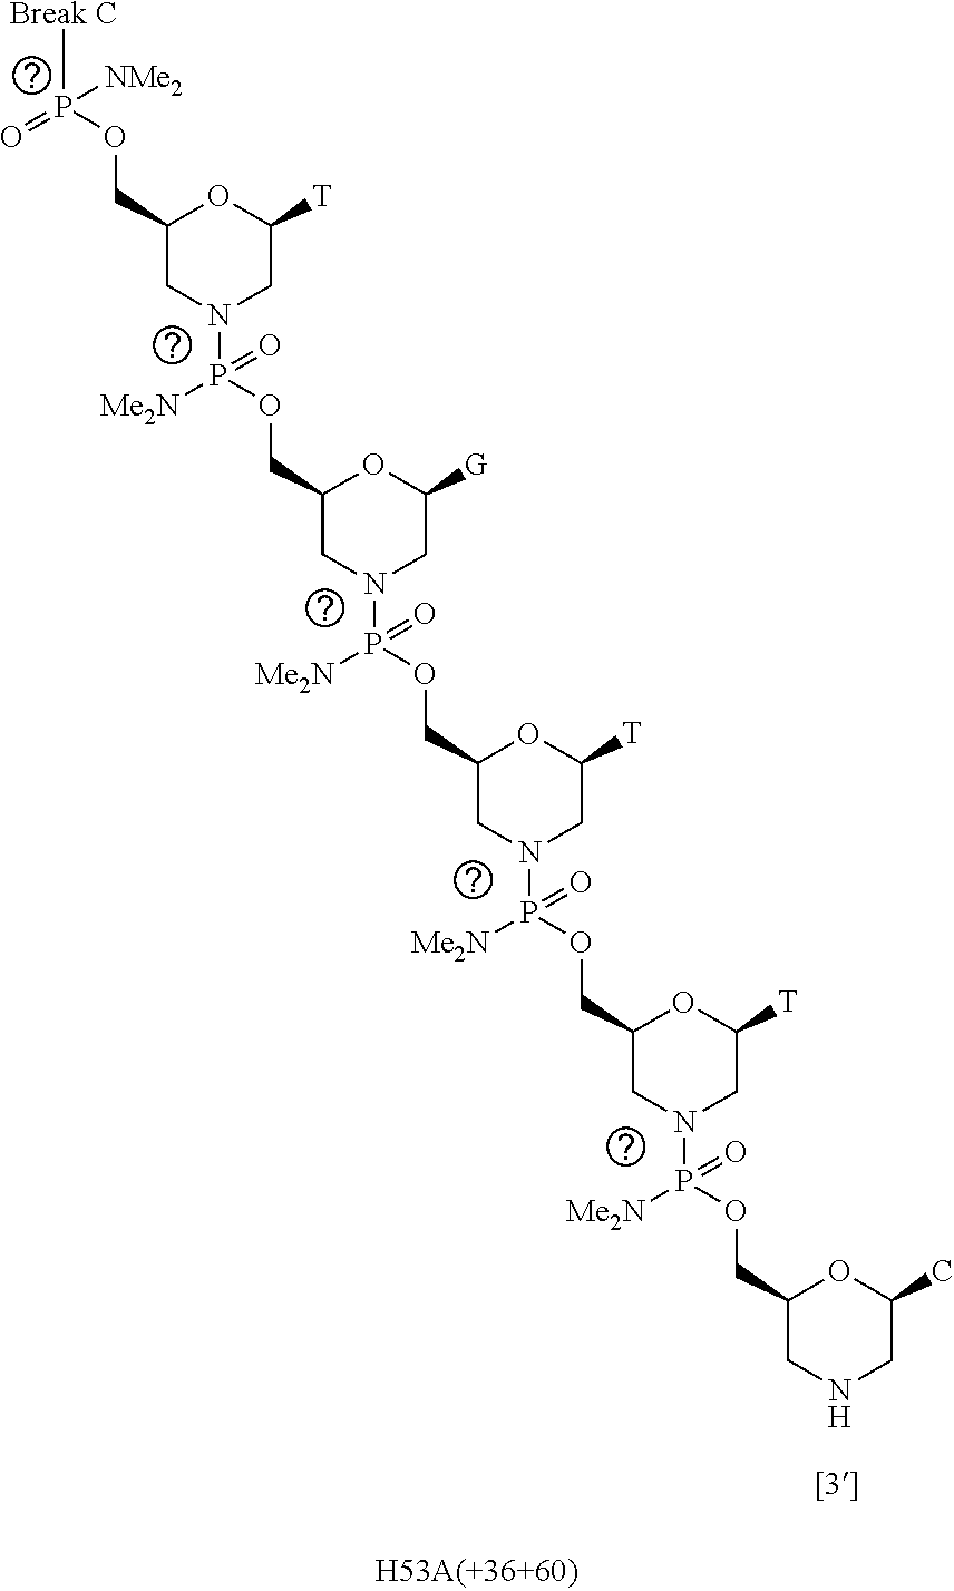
[Break C]P(OCC1CN(P(OCC2CN(P(OCC3CN(P(OCC4CN(P(OCC5CNCC(C)O5)([Me2N])=O)CC([T])O4)([Me2N])=O)CC([T])O3)([Me2N])=O)CC([G])O2)([Me2N])=O)CC([T])O1)(=O)[NMe2]
